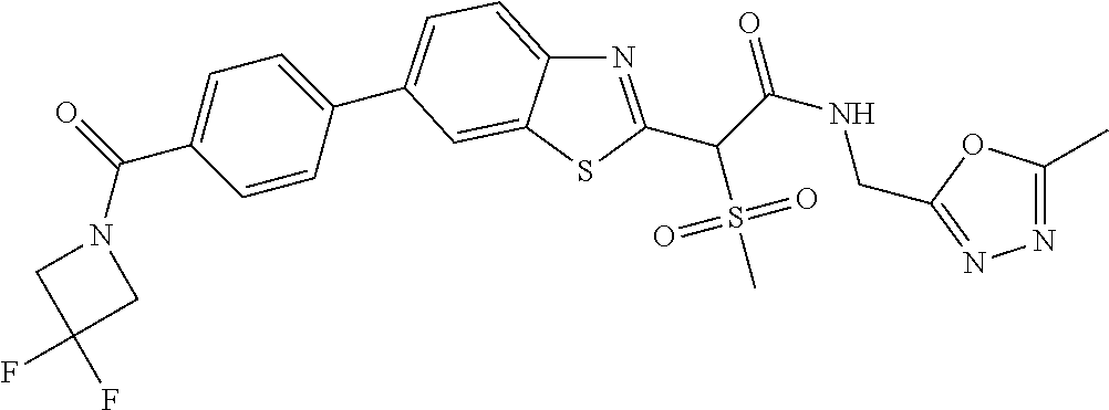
N1=C(C(C(NCC2=NN=C(C)O2)=O)S(C)(=O)=O)SC2=CC(C3=CC=C(C(N4CC(F)(F)C4)=O)C=C3)=CC=C12
